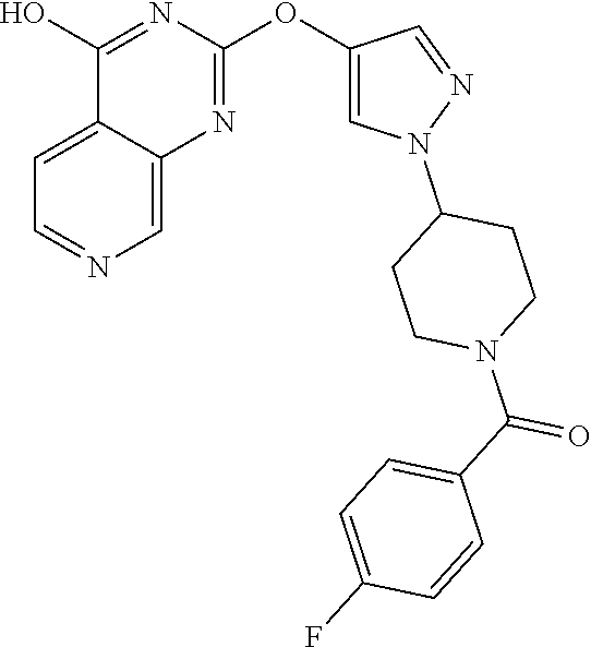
C1(OC2=NC3=CN=CC=C3C(O)=N2)=CN(C2CCN(C(C3=CC=C(F)C=C3)=O)CC2)N=C1
